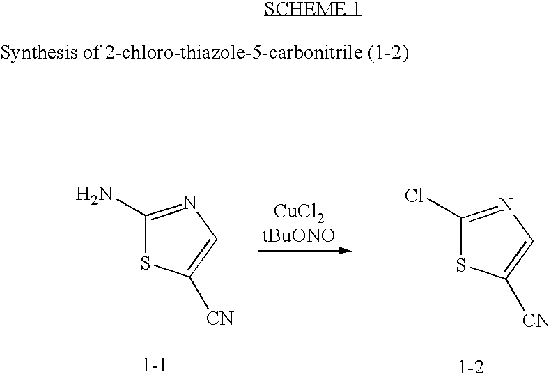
C1(N)=NC=C([CN])S1.C1(Cl)=NC=C([CN])S1
